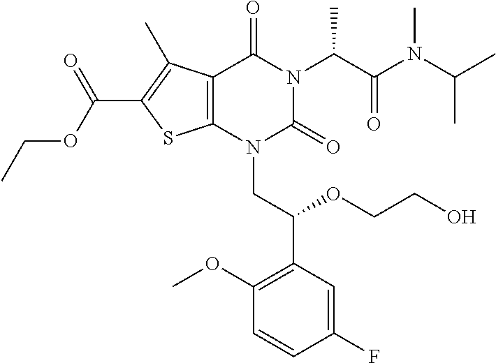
C1(F)=CC(C(OCCO)CN2C(=O)N(C(C(=O)N(C(C)C)C)C)C(=O)C3=C2SC(C(OCC)=O)=C3C)=C(OC)C=C1
